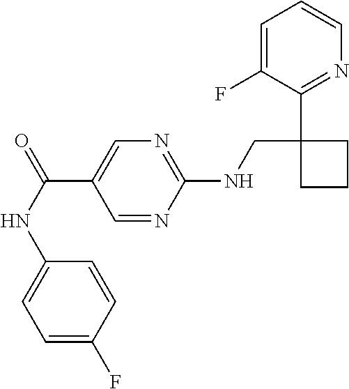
C(C1=CN=C(NCC2(C3=NC=CC=C3F)CCC2)N=C1)(NC1=CC=C(F)C=C1)=O
